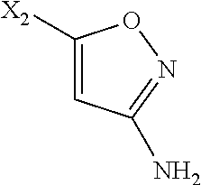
C1=C([X2])ON=C1N
